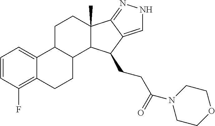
C1=CC(F)=C2C(=C1)C1C(CC2)C2C(C)(CC1)C1=NNC=C1C2CCC(=O)N1CCOCC1
